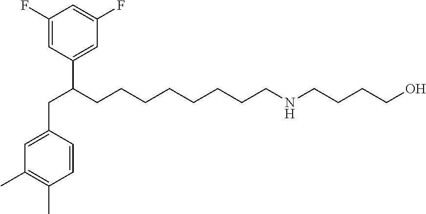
C1=CC(CC(C2=CC(F)=CC(F)=C2)CCCCCCCCNCCCCO)=CC(C)=C1C
